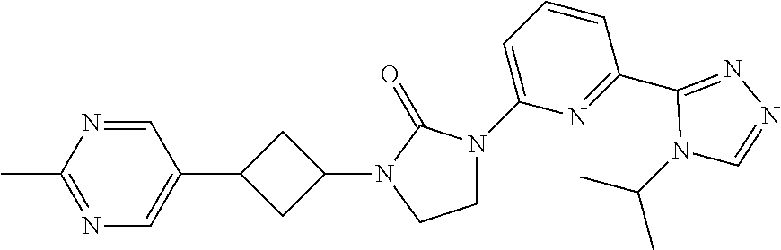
C1=NC(C)=NC=C1C1CC(N2C(=O)N(C3=CC=CC(C4=NN=CN4C(C)C)=N3)CC2)C1
